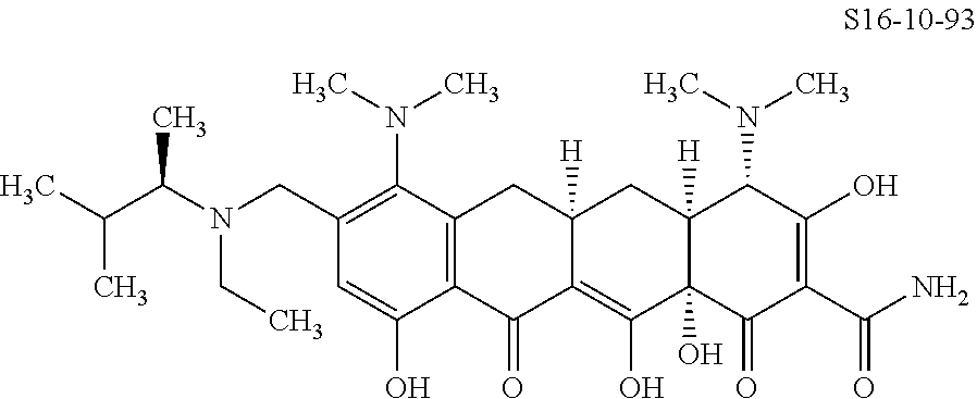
C12=C(C(N(C)C)=C(CN(C(C)C(C)C)CC)C=C1O)CC1([H])C(=C(O)C3(O)C([H])(C1)C(N(C)C)C(O)=C(C(=O)N)C3=O)C2=O
